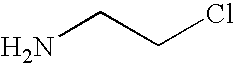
NCCCl
